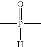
CP(C)(=O)[H]
